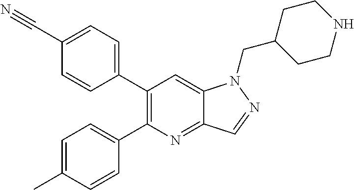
C1(C#N)=CC=C(C2=C(C3=CC=C(C)C=C3)N=C3C(=C2)N(CC2CCNCC2)N=C3)C=C1
